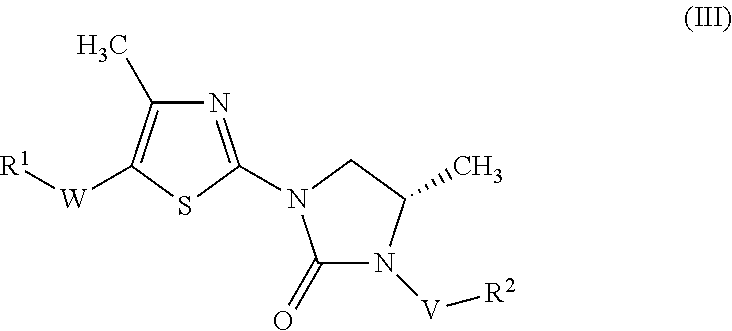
C1(=O)N([V][R2])C(C)CN1C1=NC(C)=C([W][R1])S1
